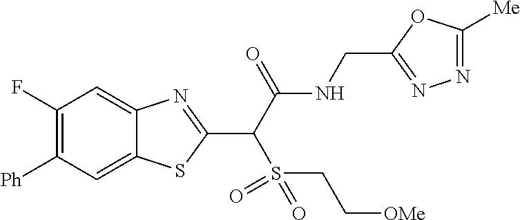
C1(F)=C([Ph])C=C2C(=C1)N=C(C(C(NCC1=NN=C([Me])O1)=O)S(CC[OMe])(=O)=O)S2
